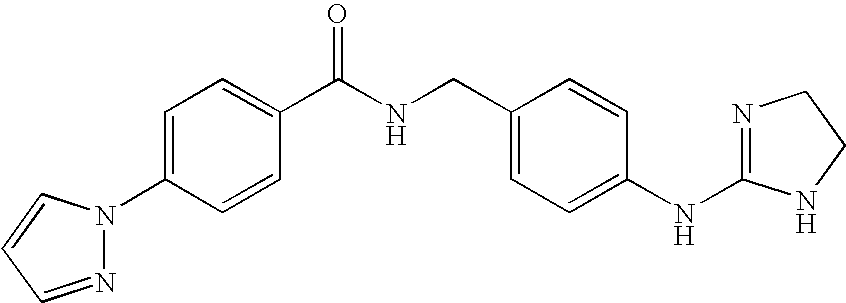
C1=C(N2N=CC=C2)C=CC(C(NCC2=CC=C(NC3=NCCN3)C=C2)=O)=C1
